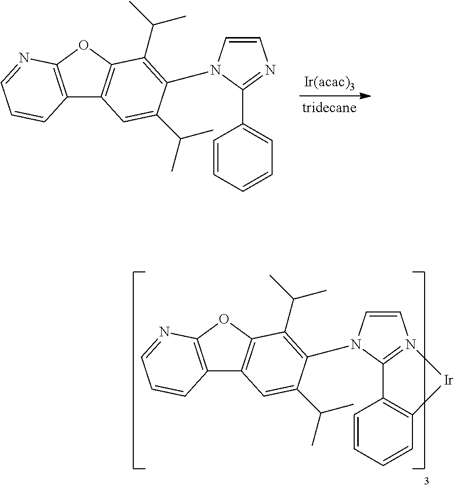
C12=C(OC3=C1C=C(C(C)C)C(N1C=CN=C1C1=CC=CC=C1)=C3C(C)C)N=CC=C2.[Ir(acac)3].[tridecane].C12=C(OC3=C1C=C(C(C)C)C(N1C=CN4=C1C1=C(C=CC=C1)[Ir]4)=C3C(C)C)N=CC=C2
